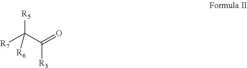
[R7]C(C([R3])=O)([R5])[R6]
